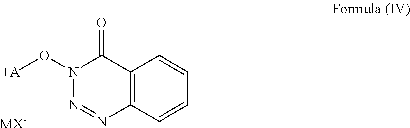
C12=C(C=CC=C1)N=NN(O[+A])C2=O.[MX-]
